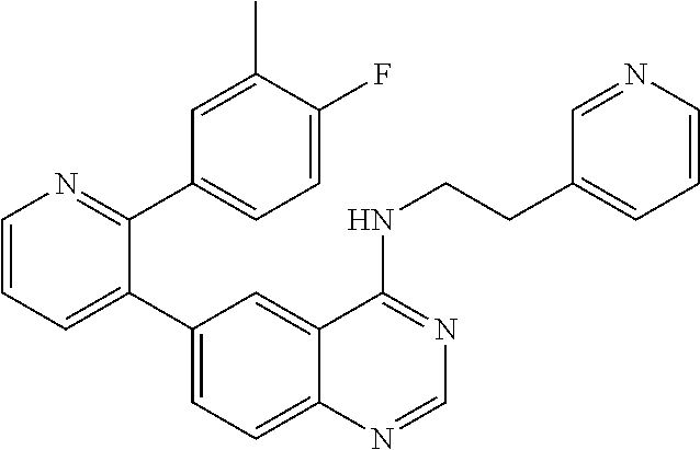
C1=CN=C(C2=CC=C(F)C(C)=C2)C(C2=CC=C3C(=C2)C(NCCC2=CC=CN=C2)=NC=N3)=C1
